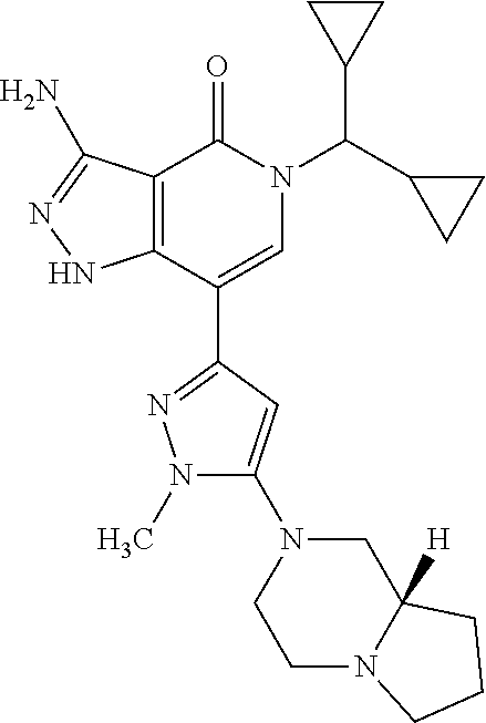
C12=C(C(C3=NN(C)C(N4CCN5C([H])(C4)CCC5)=C3)=CN(C(C3CC3)C3CC3)C1=O)NN=C2N
